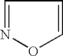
C1=NOC=C1
